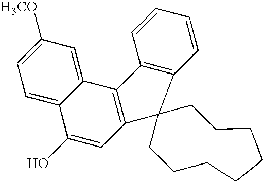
C12=CC([H3CO])=CC=C1C(O)=CC1=C2C2=C(C=CC=C2)C12CCCCCCCC2
